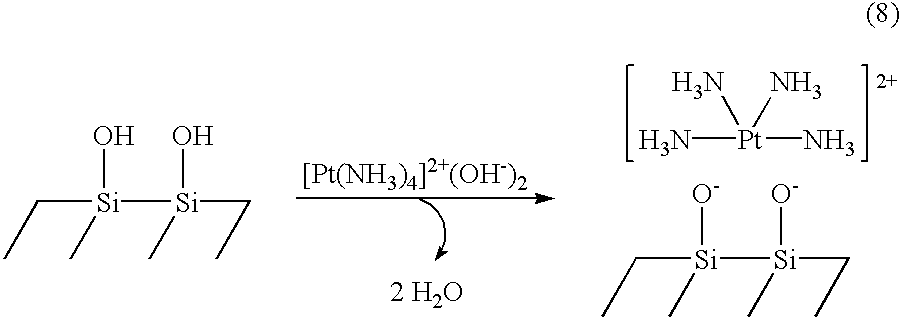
[Si]([Si](CC)(C)O)(CC)(C)O.[Si]([Si](CC)(C)[O-])(CC)(C)[O-].[2 H2O].N[Pt](N)(N)N
